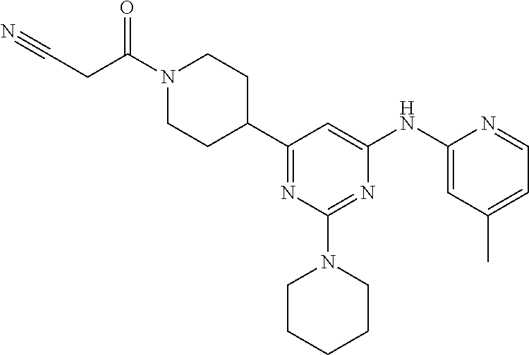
C1(C2CCN(C(CC#N)=O)CC2)=NC(N2CCCCC2)=NC(NC2=CC(C)=CC=N2)=C1
